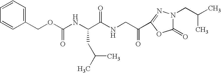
C1=CC=C(COC(NC(C(NCC(=O)C2=NN(CC(C)C)C(=O)O2)=O)CC(C)C)=O)C=C1
